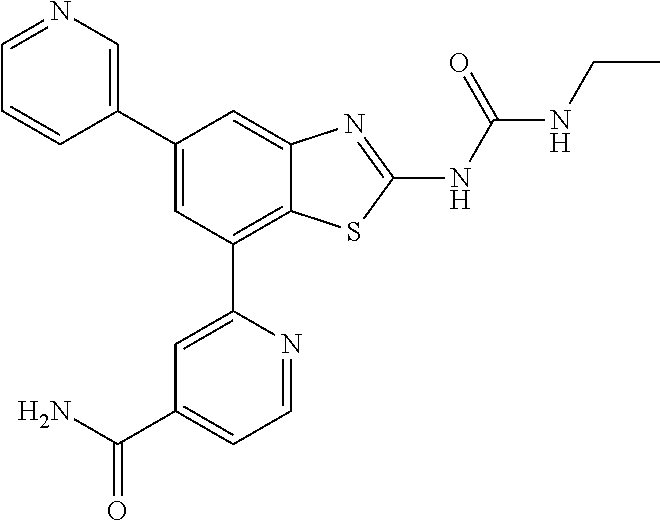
C1(C2=CC(C3=CC(C(N)=O)=CC=N3)=C3C(=C2)N=C(NC(NCC)=O)S3)=CN=CC=C1
